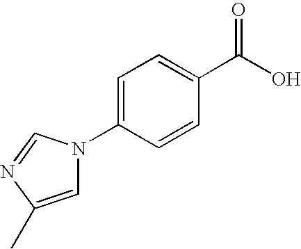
C1=C(N2C=C(C)N=C2)C=CC(C(O)=O)=C1
